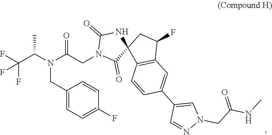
FC(C(N(C(CN1C(=O)C2(NC1=O)C1=C(C(F)C2)C=C(C2=CN(CC(=O)NC)N=C2)C=C1)=O)CC1=CC=C(F)C=C1)C)(F)F
